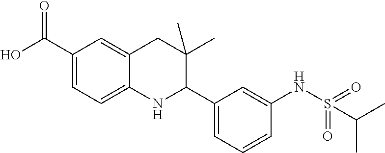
C1(C(O)=O)=CC=C2C(=C1)CC(C)(C)C(C1=CC=CC(NS(C(C)C)(=O)=O)=C1)N2
